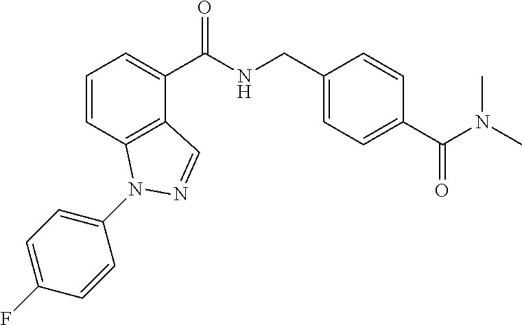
C1=CC2=C(C(C(NCC3=CC=C(C(N(C)C)=O)C=C3)=O)=C1)C=NN2C1=CC=C(F)C=C1
